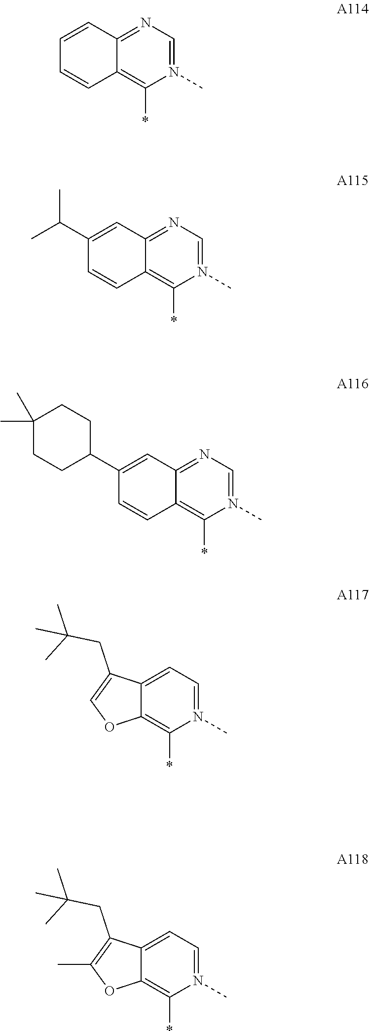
C12=NC=N(C)C(*)=C1C=CC=C2.C12=NC=N(C)C(*)=C1C=CC(C(C)C)=C2.C12=NC=N(C)C(*)=C1C=CC(C1CCC(C)(C)CC1)=C2.C12=CC=N(C)C(*)=C1OC=C2CC(C)(C)C.C12=CC=N(C)C(*)=C1OC(C)=C2CC(C)(C)C
